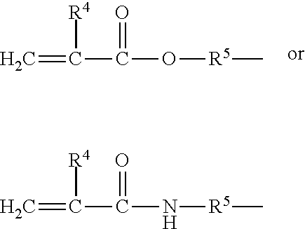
C=C([R4])C(=O)O[R5]C.C=C([R4])C(=O)N[R5]C
